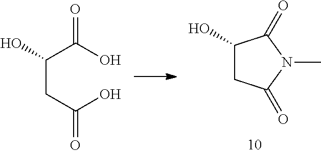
C1(O)CC(=O)N(C)C1=O.C(CC(O)=O)(C(O)=O)O
